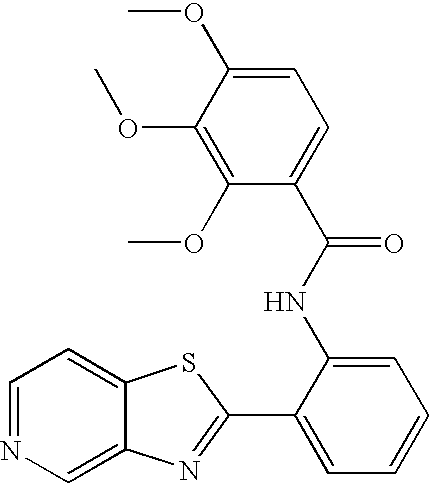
C12=CN=CC=C1SC(C1=CC=CC=C1NC(C1=CC=C(OC)C(OC)=C1OC)=O)=N2
